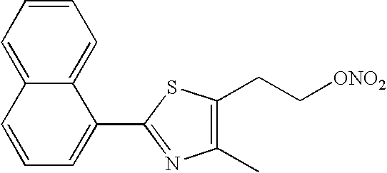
C1(C2=NC(C)=C(CC[ONO2])S2)=CC=CC2=CC=CC=C12
